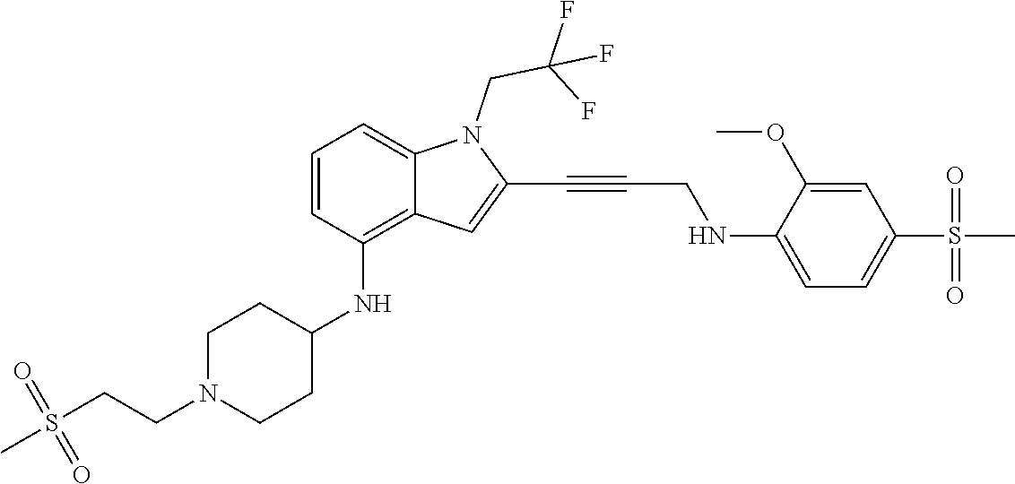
C(C#CC1=CC2=C(NC3CCN(CCS(C)(=O)=O)CC3)C=CC=C2N1CC(F)(F)F)NC1=CC=C(S(C)(=O)=O)C=C1OC
